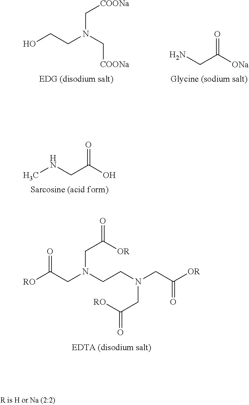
OCCN(C[COONa])C[COONa].NCC([ONa])=O.N(CC(O)=O)C.[RO]C(CN(CCN(CC([OR])=O)CC(=O)[RO])CC(=O)[OR])=O
